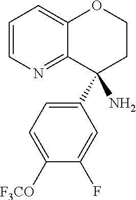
C1=CN=C2C(=C1)OCCC2(N)C1=CC=C([F3CO])C(F)=C1
